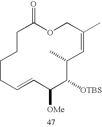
C1C(=O)OCC(C)=CC(C)C([OTBS])C([OMe])C=CCCC1
